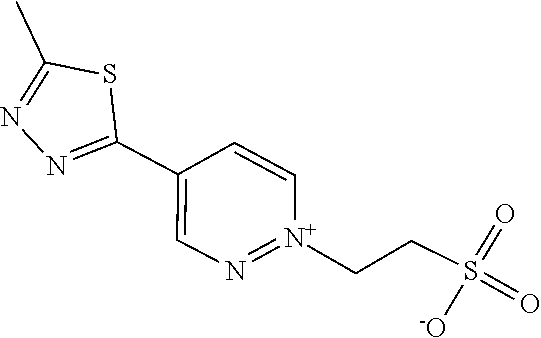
C1(C2=CN=[N+](CCS(=O)([-O])=O)C=C2)=NN=C(C)S1
